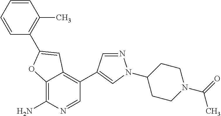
C12=C(N)N=CC(C3=CN(C4CCN(C(C)=O)CC4)N=C3)=C1C=C(C1=C(C)C=CC=C1)O2
